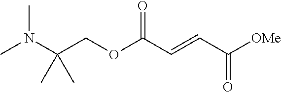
[OMe]C(C=CC(OCC(N(C)C)(C)C)=O)=O
